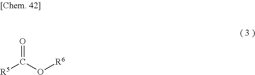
O=C([R5])O[R6]
